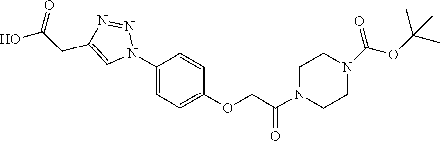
C1(N2N=NC(CC(O)=O)=C2)=CC=C(OCC(N2CCN(C(OC(C)(C)C)=O)CC2)=O)C=C1
